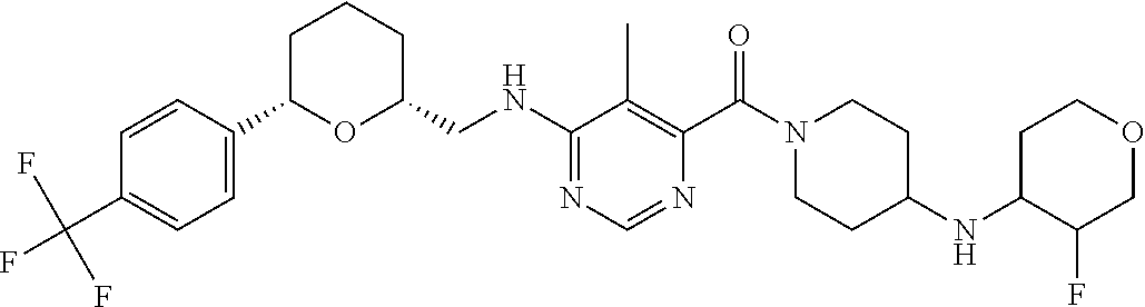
C1C(C2=CC=C(C(F)(F)F)C=C2)OC(CNC2=NC=NC(C(N3CCC(NC4C(F)COCC4)CC3)=O)=C2C)CC1
